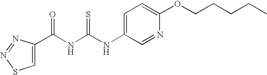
N(C(NC(=O)C1=CSN=N1)=S)C1=CC=C(OCCCCC)N=C1
